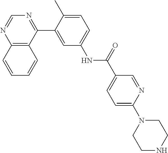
C12=C(C(C3=CC(NC(C4=CC=C(N5CCNCC5)N=C4)=O)=CC=C3C)=NC=N1)C=CC=C2
